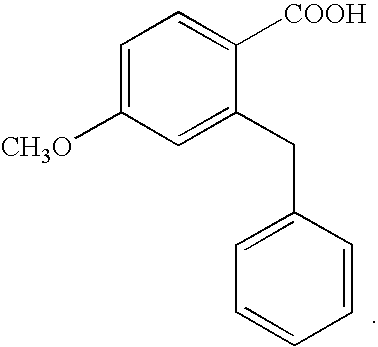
C1=C([CH3O])C=C(CC2=CC=CC=C2)C([COOH])=C1
